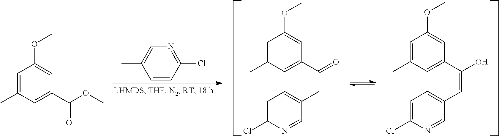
C1=C(C)C=C(C(=O)CC2=CC=C(Cl)N=C2)C=C1OC.C1=C(C)C=C(C(O)=CC2=CC=C(Cl)N=C2)C=C1OC.C1=C(C)C=C(C(OC)=O)C=C1OC.C1=CC(Cl)=NC=C1C
